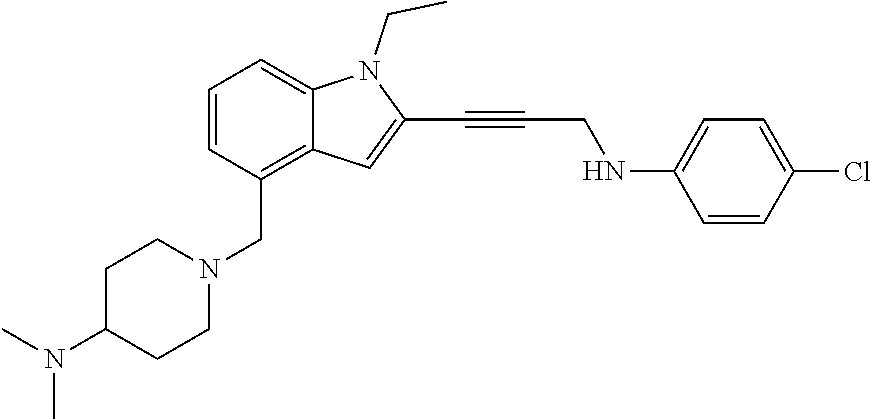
C1=CC=C2C(=C1CN1CCC(N(C)C)CC1)C=C(C#CCNC1=CC=C(Cl)C=C1)N2CC
